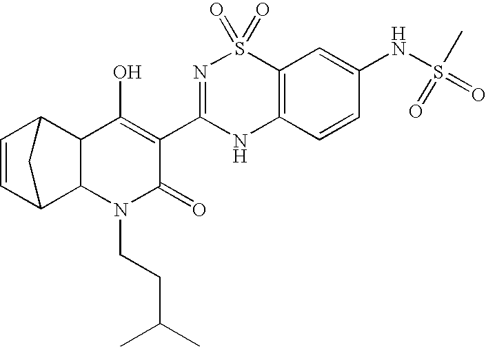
C1=CC2C3C(C1C2)C(O)=C(C1=NS(=O)(=O)C2=C(N1)C=CC(NS(=O)(=O)C)=C2)C(=O)N3CCC(C)C
